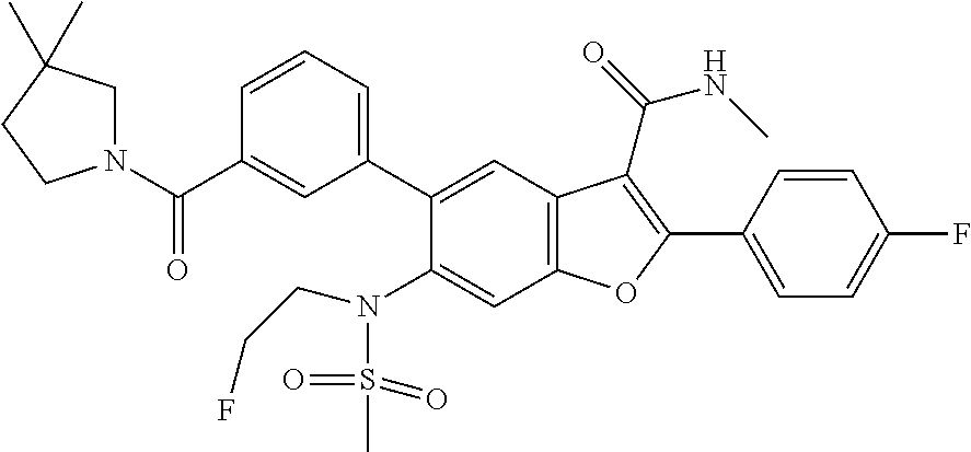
C1=CC(C2=C(C(=O)NC)C3=C(C=C(N(S(=O)(=O)C)CCF)C(C4=CC=CC(C(N5CC(C)(C)CC5)=O)=C4)=C3)O2)=CC=C1F
